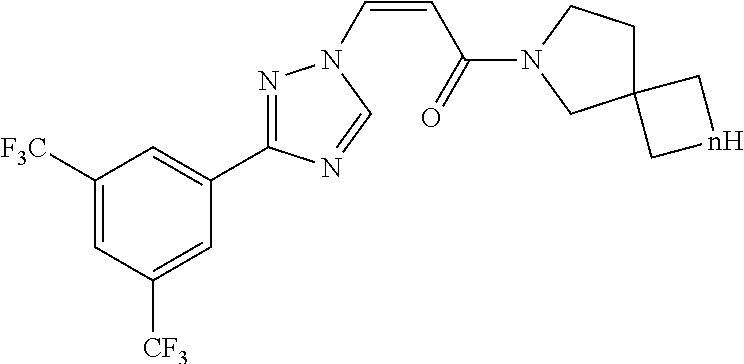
C1([F3C])=CC([CF3])=CC(C2=NN(C=CC(=O)N3CCC4(C3)C[nH]C4)C=N2)=C1
